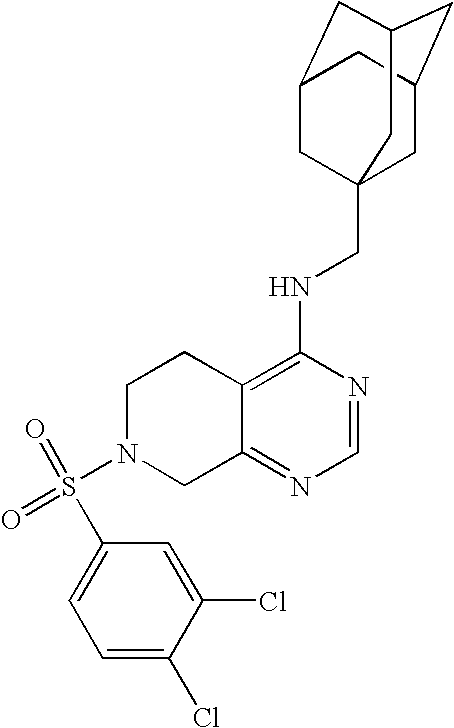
C12=C(NCC34CC5CC(CC(C3)C5)C4)N=CN=C1CN(S(=O)(=O)C1=CC=C(Cl)C(Cl)=C1)CC2
